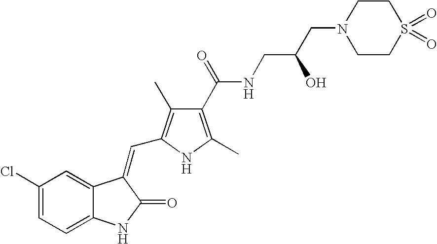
C1(Cl)=CC=C2C(=C1)C(=CC1=C(C)C(C(NCC(CN3CCS(=O)(=O)CC3)O)=O)=C(C)N1)C(=O)N2
